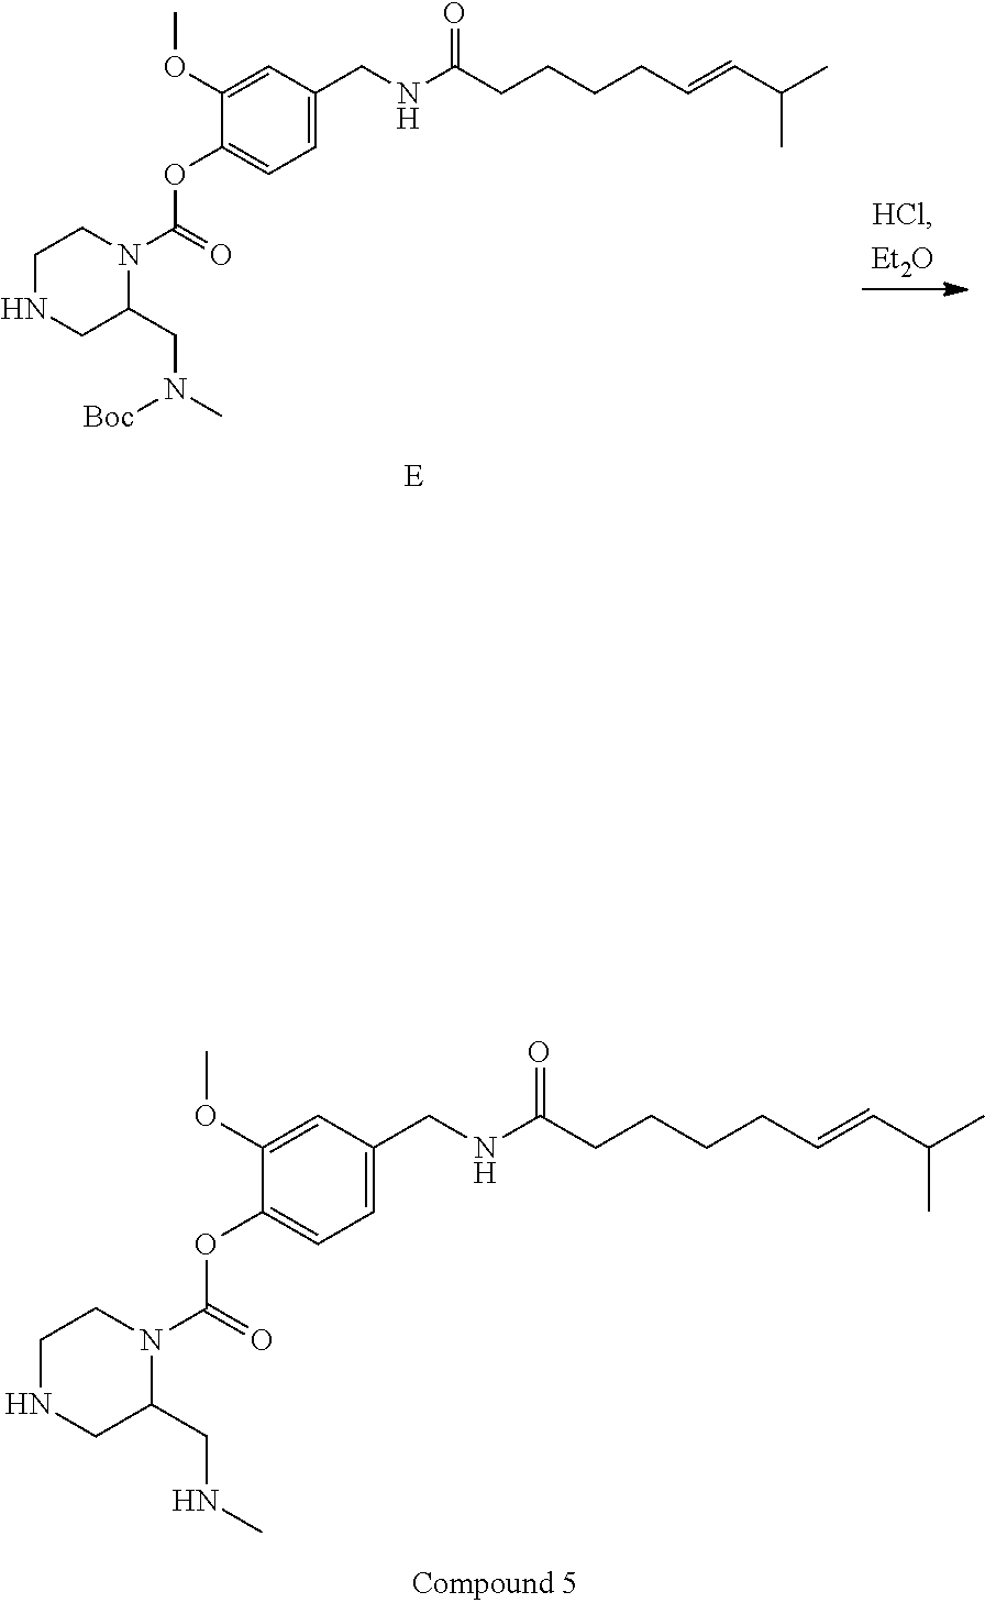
C1NCC(CN(C)[Boc])N(C(=O)OC2=CC=C(CNC(CCCCC=CC(C)C)=O)C=C2OC)C1.C1NCC(CNC)N(C(=O)OC2=CC=C(CNC(CCCCC=CC(C)C)=O)C=C2OC)C1
